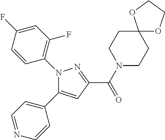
N1(C2=C(F)C=C(F)C=C2)C(C2=CC=NC=C2)=CC(C(=O)N2CCC3(CC2)OCCO3)=N1
